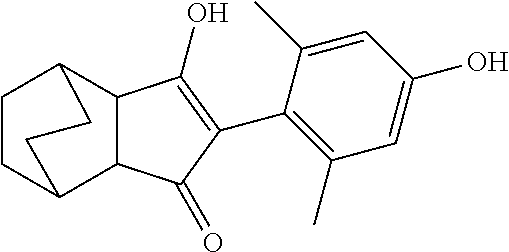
C1(=O)C(C2=C(C)C=C(O)C=C2C)=C(O)C2C3CCC(C12)CC3
